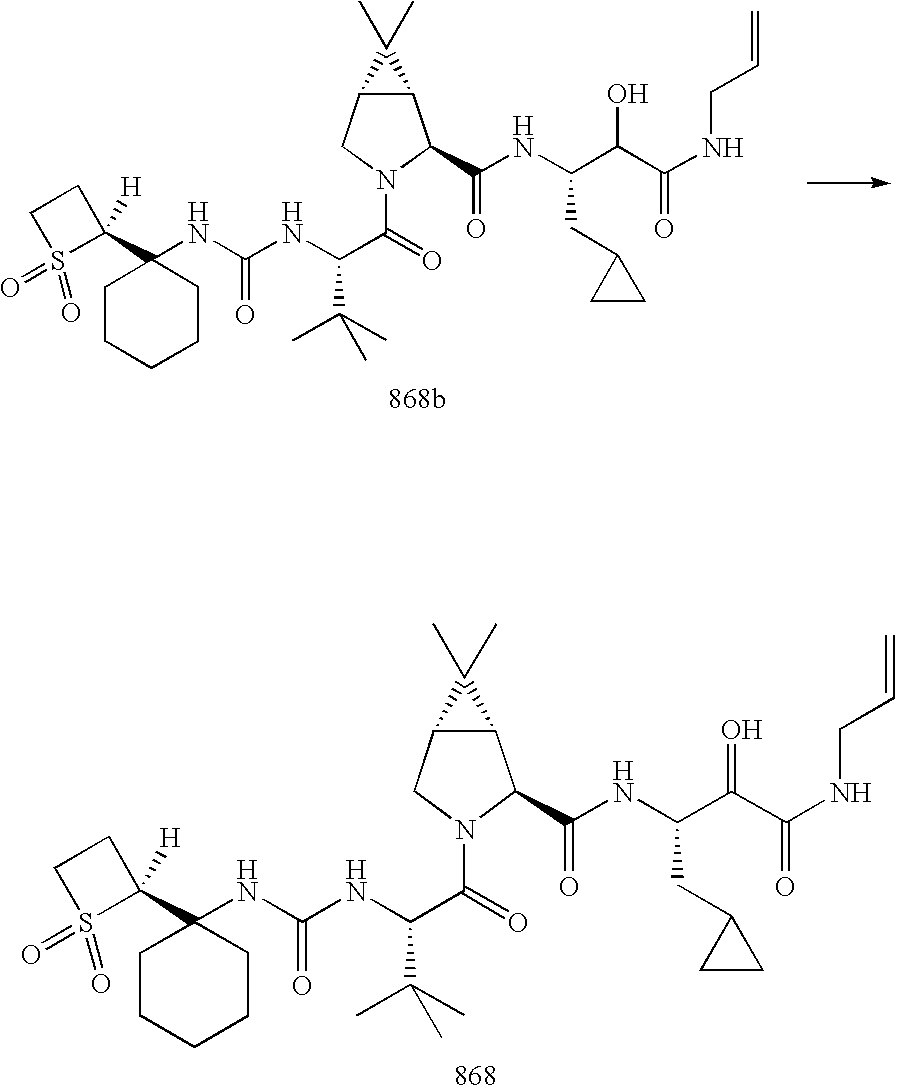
C1CCCCC1(C1([H])CCS1(=O)=O)NC(NC(C(=O)N1CC2C(C1C(NC(C(C(NCC=C)=O)=O)CC1CC1)=O)C2(C)C)C(C)(C)C)=O.C1CCCCC1(C1([H])CCS1(=O)=O)NC(NC(C(=O)N1CC2C(C1C(=O)NC(C(C(NCC=C)=O)O)CC1CC1)C2(C)C)C(C)(C)C)=O
